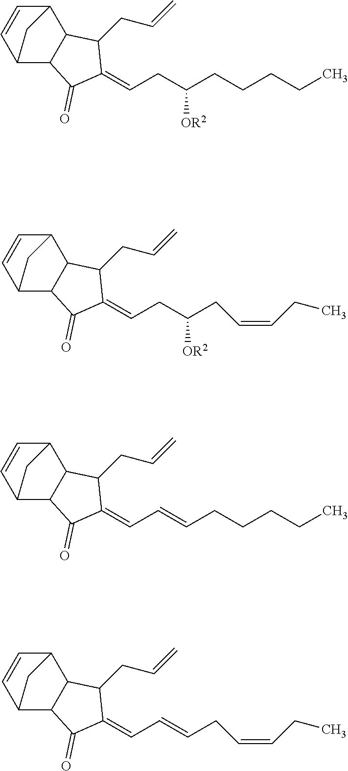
C12C=CC(C3C1C(CC=C)C(=CCC(CCCCC)[OR2])C3=O)C2.C12C=CC(C3C1C(CC=C)C(=CCC(CC=CCC)[OR2])C3=O)C2.C12C=CC(C3C1C(CC=C)C(=CC=CCCCCC)C3=O)C2.C12C=CC(C3C1C(CC=C)C(=CC=CCC=CCC)C3=O)C2
